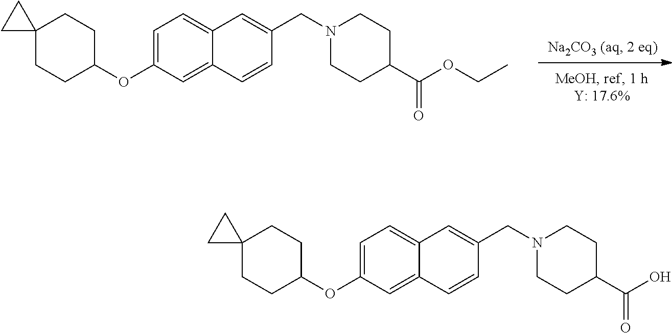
C1=CC2=CC(OC3CCC4(CC3)CC4)=CC=C2C=C1CN1CCC(C(OCC)=O)CC1.C1=CC2=CC(OC3CCC4(CC3)CC4)=CC=C2C=C1CN1CCC(C(O)=O)CC1
